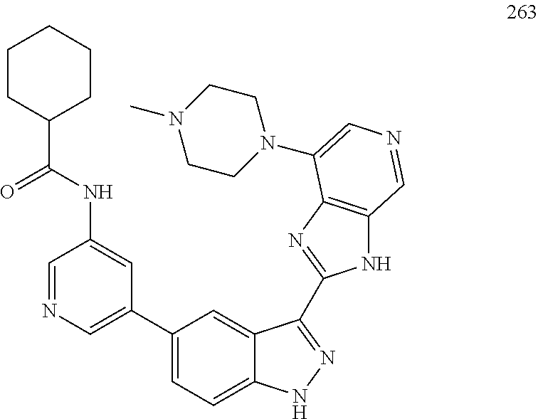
C1=NC=C(C2=CC=C3C(=C2)C(C2=NC4=C(N2)C=NC=C4N2CCN(C)CC2)=NN3)C=C1NC(=O)C1CCCCC1
